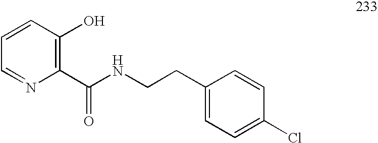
C1(C(NCCC2=CC=C(Cl)C=C2)=O)=C(O)C=CC=N1
